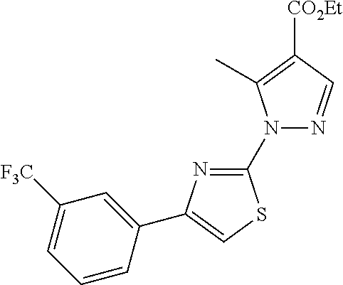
C1([F3C])=CC=CC(C2=CSC(N3N=CC([CO2Et])=C3C)=N2)=C1
